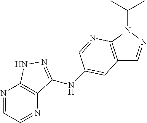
N1=CC=NC2=C1C(NC1=CC3=C(N(C(C)C)N=C3)N=C1)=NN2
